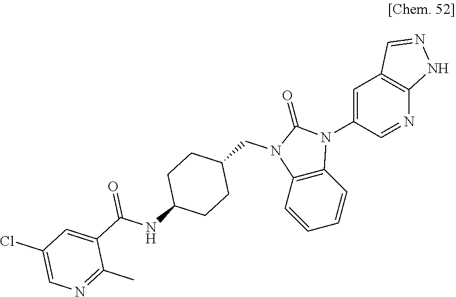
C1(CN2C3=C(N(C4=CC5=C(N=C4)NN=C5)C2=O)C=CC=C3)CCC(NC(C2=CC(Cl)=CN=C2C)=O)CC1
